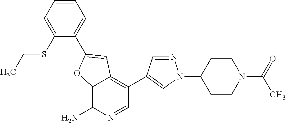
C12=C(N)N=CC(C3=CN(C4CCN(C(=O)C)CC4)N=C3)=C1C=C(C1=CC=CC=C1SCC)O2
